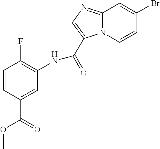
C1=CC(C(=O)OC)=CC(NC(=O)C2=CN=C3N2C=CC(Br)=C3)=C1F
